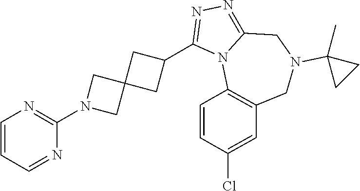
C1(N2CC3(C2)CC(C2=NN=C4N2C2=C(CN(C5(C)CC5)C4)C=C(Cl)C=C2)C3)=NC=CC=N1
